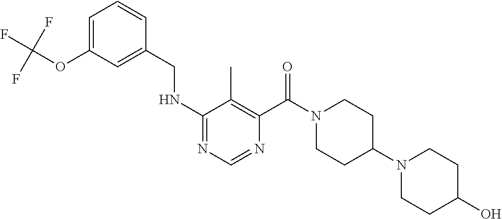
C1=C(OC(F)(F)F)C=C(CNC2=NC=NC(C(N3CCC(N4CCC(O)CC4)CC3)=O)=C2C)C=C1
